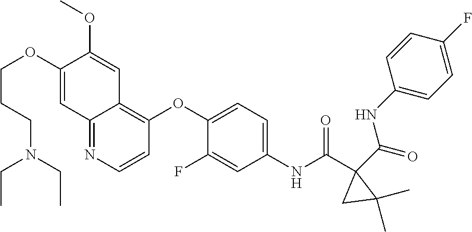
O=C(C1(C(NC2=CC=C(OC3=C4C(=NC=C3)C=C(OCCCN(CC)CC)C(OC)=C4)C(F)=C2)=O)C(C)(C)C1)NC1=CC=C(F)C=C1
